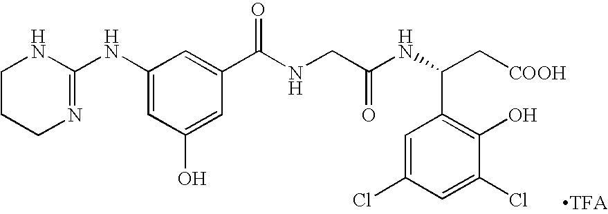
C1(NC2=NCCCN2)=CC(O)=CC(C(NCC(NC(C[COOH])C2=C(O)C(Cl)=CC(Cl)=C2)=O)=O)=C1
